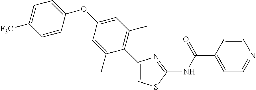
C1(C2=C(C)C=C(OC3=CC=C([F3C])C=C3)C=C2C)=CSC(NC(C2=CC=NC=C2)=O)=N1
